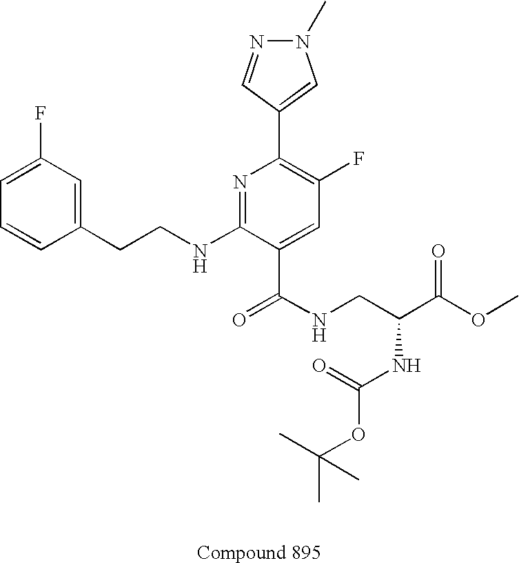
C1=CC(CCNC2=NC(C3=CN(C)N=C3)=C(F)C=C2C(NCC(C(OC)=O)NC(=O)OC(C)(C)C)=O)=CC(F)=C1
